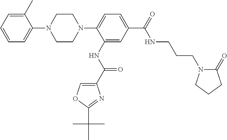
C1(N2CCN(C3=CC=C(C(=O)NCCCN4C(=O)CCC4)C=C3NC(=O)C3=COC(C(C)(C)C)=N3)CC2)=CC=CC=C1C
